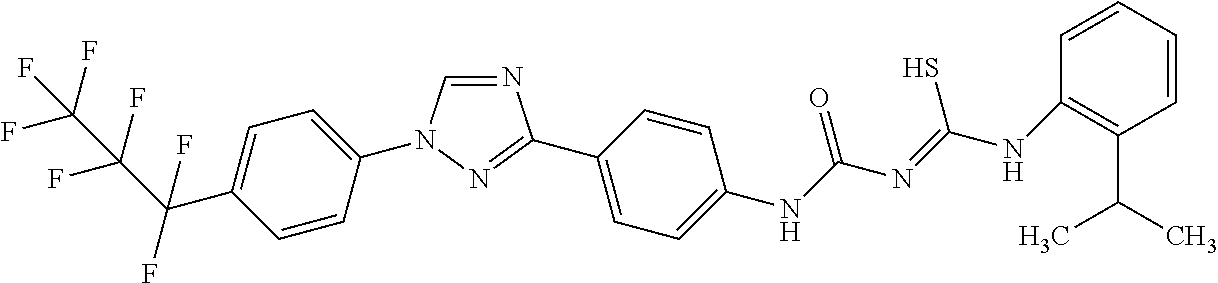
N1=CN(C2=CC=C(C(C(F)(F)C(F)(F)F)(F)F)C=C2)N=C1C1=CC=C([N H]C(N=C([N H]C2=C(C(C)C)C=CC=C2)S)=O)C=C1
